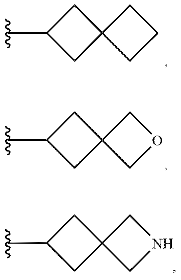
C1(C)CC2(C1)CNC2.C1(C)CC2(C1)COC2.C1(C)CC2(C1)CCC2
